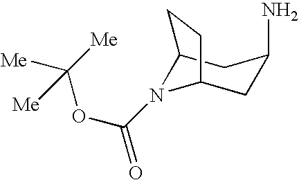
C12N(C(OC([Me])([Me])[Me])=O)C(CC(N)C1)CC2
